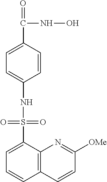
C1=CC(C(=O)NO)=CC=C1NS(C1=CC=CC2=C1N=C([OMe])C=C2)(=O)=O
